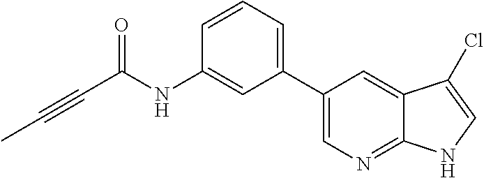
C(C(NC1=CC(C2=CN=C3C(=C2)C(Cl)=CN3)=CC=C1)=O)#CC
